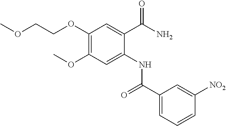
C1(OC)=C(OCCOC)C=C(C(N)=O)C(NC(C2=CC=CC([NO2])=C2)=O)=C1
